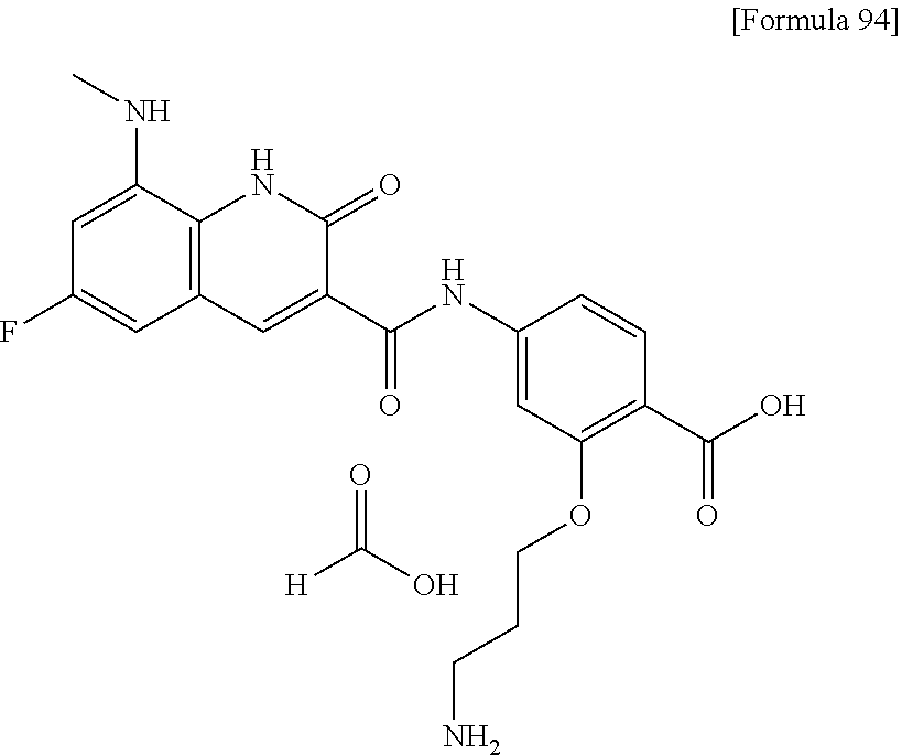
C12=C(C(NC)=CC(F)=C1)NC(=O)C(C(=O)NC1=CC(OCCCN)=C(C(=O)O)C=C1)=C2.OC(=O)[H]
